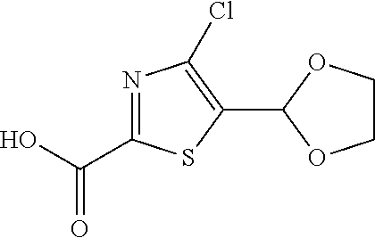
C(C1=NC(Cl)=C(C2OCCO2)S1)(O)=O
